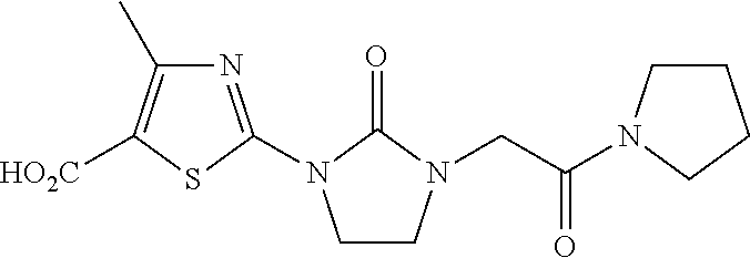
N1=C(N2CCN(CC(=O)N3CCCC3)C2=O)SC([HO2C])=C1C
